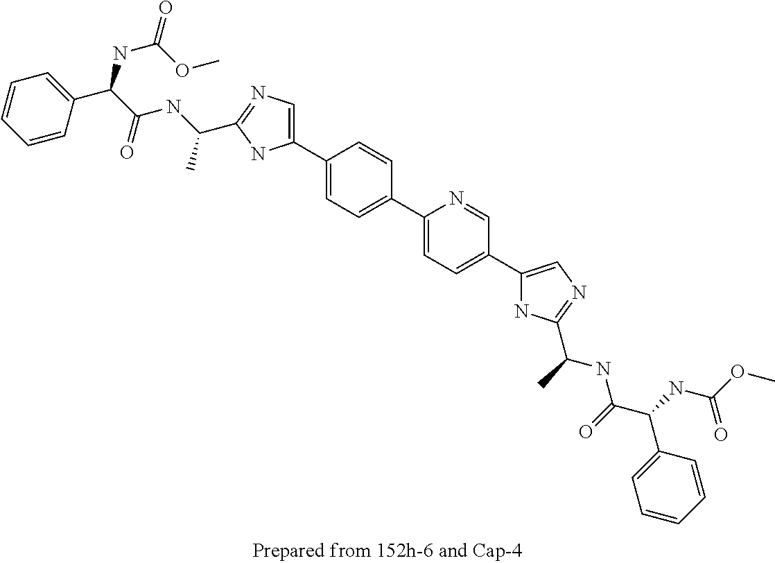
C1(C2=CN=C(C(NC(C(NC(=O)OC)C3=CC=CC=C3)=O)C)N2)=CC=C(C2=CC=C(C3=CN=C(C(NC(=O)C(NC(OC)=O)C4=CC=CC=C4)C)N3)C=N2)C=C1
